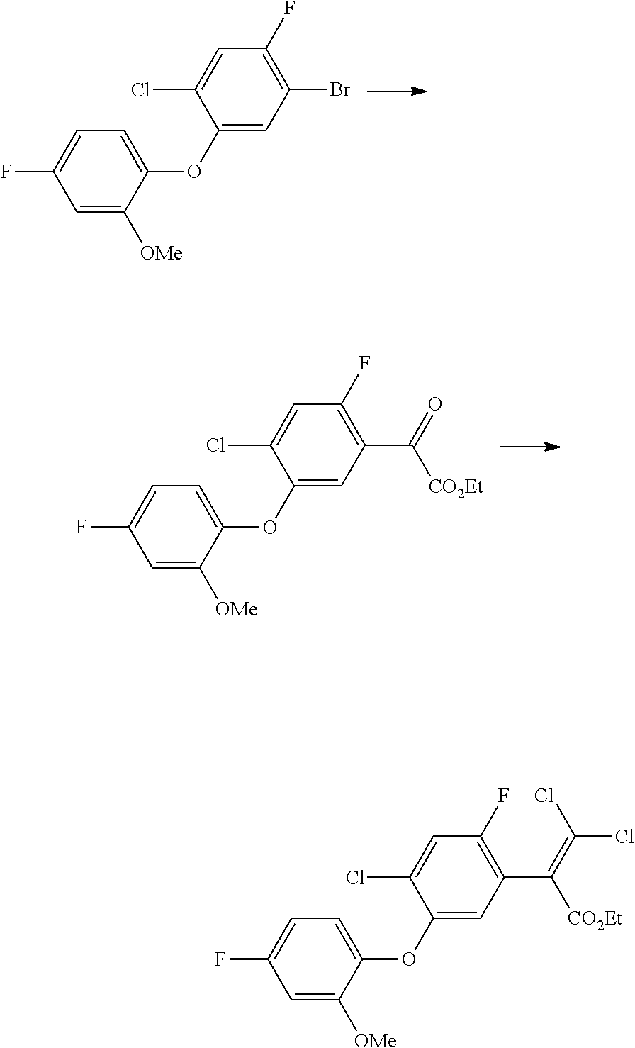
C1=C(Cl)C(OC2=CC=C(F)C=C2[OMe])=CC(Br)=C1F.C1=C(Cl)C(OC2=CC=C(F)C=C2[OMe])=CC(C(=O)[CO2Et])=C1F.C1=C(Cl)C(OC2=CC=C(F)C=C2[OMe])=CC(C(=C(Cl)Cl)[CO2Et])=C1F
